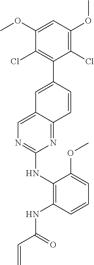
C1(OC)=CC(OC)=C(Cl)C(C2=CC3=CN=C(NC4=C(NC(C=C)=O)C=CC=C4OC)N=C3C=C2)=C1Cl
